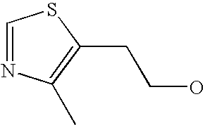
C1=NC(C)=C(CCO)S1
